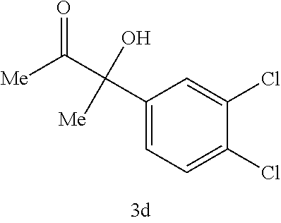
C1(C(C([Me])=O)(O)[Me])=CC=C(Cl)C(Cl)=C1
